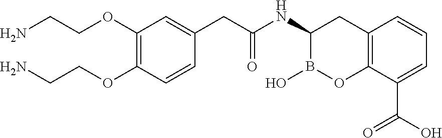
C12=C(C(C(O)=O)=CC=C1)OB(O)C(NC(CC1=CC(OCCN)=C(OCCN)C=C1)=O)C2
